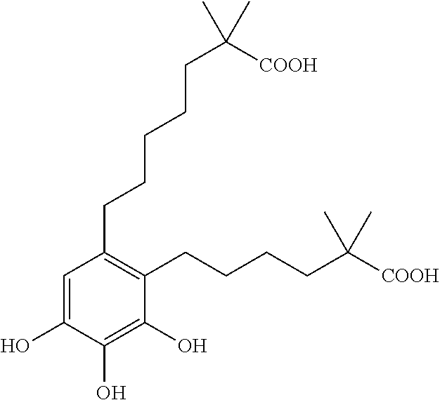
C1=C(O)C(O)=C(O)C(CCCCC([COOH])(C)C)=C1CCCCCC(C)([COOH])C
